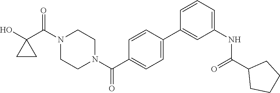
OC1(C(N2CCN(C(=O)C3=CC=C(C4=CC(NC(=O)C5CCCC5)=CC=C4)C=C3)CC2)=O)CC1
